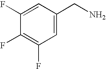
C1=C(F)C(F)=C(F)C=C1CN
